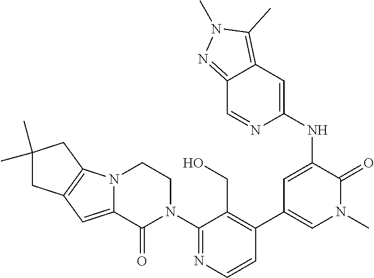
C1(N2CCN3C(=CC4=C3CC(C)(C)C4)C2=O)=NC=CC(C2=CN(C)C(=O)C(NC3=CC4=C(C)N(C)N=C4C=N3)=C2)=C1CO
